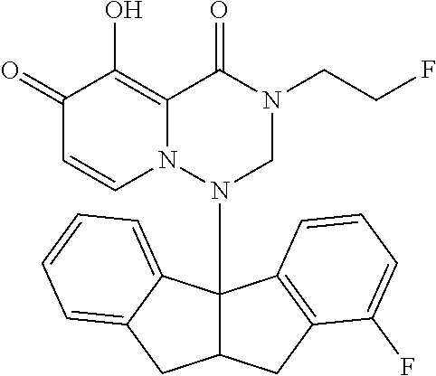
C1(=O)C=CN2C(=C1O)C(=O)N(CCF)CN2C12C(CC3=C1C=CC=C3F)CC1=CC=CC=C21
